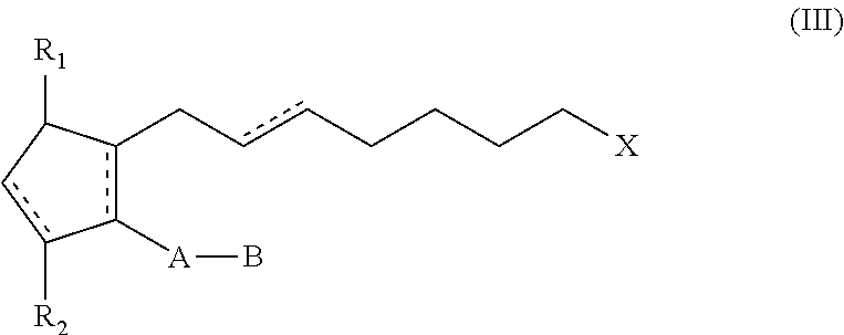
c1([A]B)c(CccCCCC[X])C([R1])cc-1[R2]
